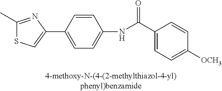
C1(C)=NC(C2=CC=C(NC(C3=CC=C([OCH3])C=C3)=O)C=C2)=CS1
